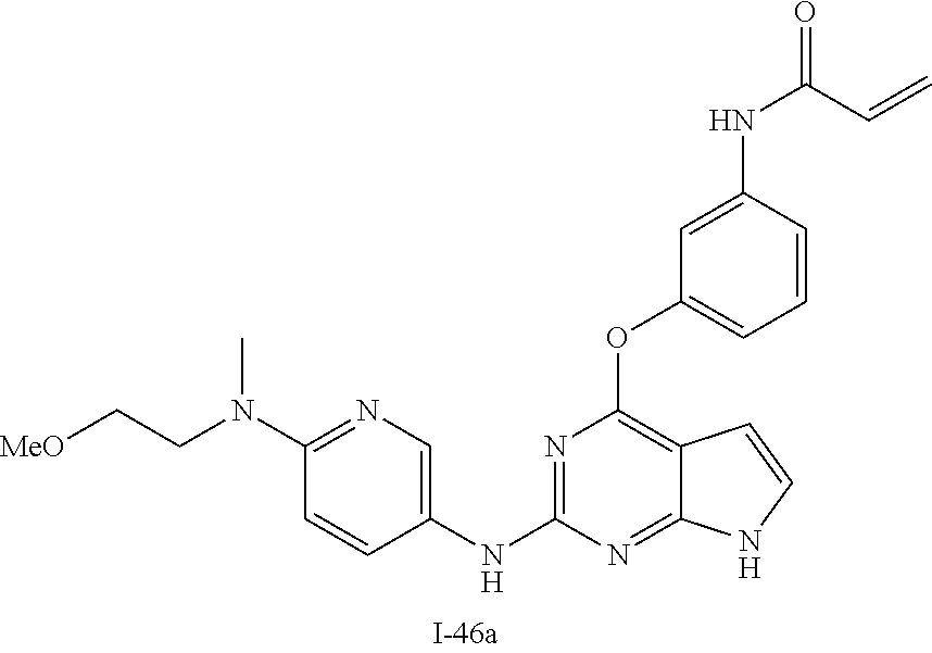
N1=C(NC2=CN=C(N(CC[MeO])C)C=C2)N=C2C(=C1OC1=CC=CC(NC(=O)C=C)=C1)C=CN2
